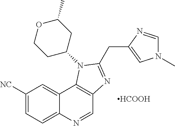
C1([NC])=CC=C2C(=C1)C1=C(C=N2)N=C(CC2=CN(C)C=N2)N1C1CC(C)OCC1.[HCOOH]
